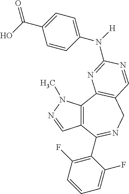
C12=C(C3=C(CN=C1C1=C(F)C=CC=C1F)C=NC(N([H])C1=CC=C(C(=O)O)C=C1)=N3)N(C)N=C2
